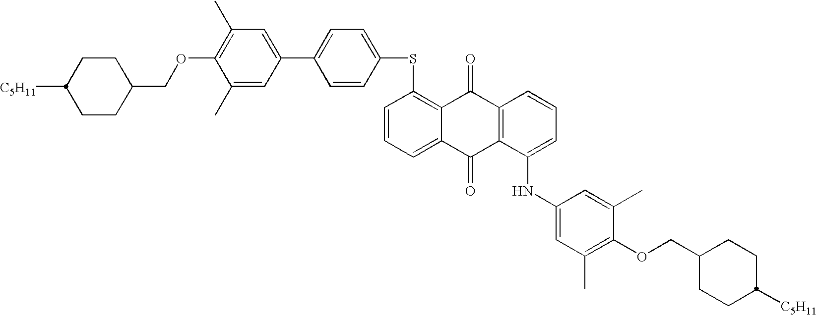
C1=CC(SC2=C3C(=CC=C2)C(=O)C2=C(C3=O)C=CC=C2NC2=CC(C)=C(OCC3CCC([C5H11])CC3)C(C)=C2)=CC=C1C1=CC(C)=C(OCC2CCC([C5H11])CC2)C(C)=C1
